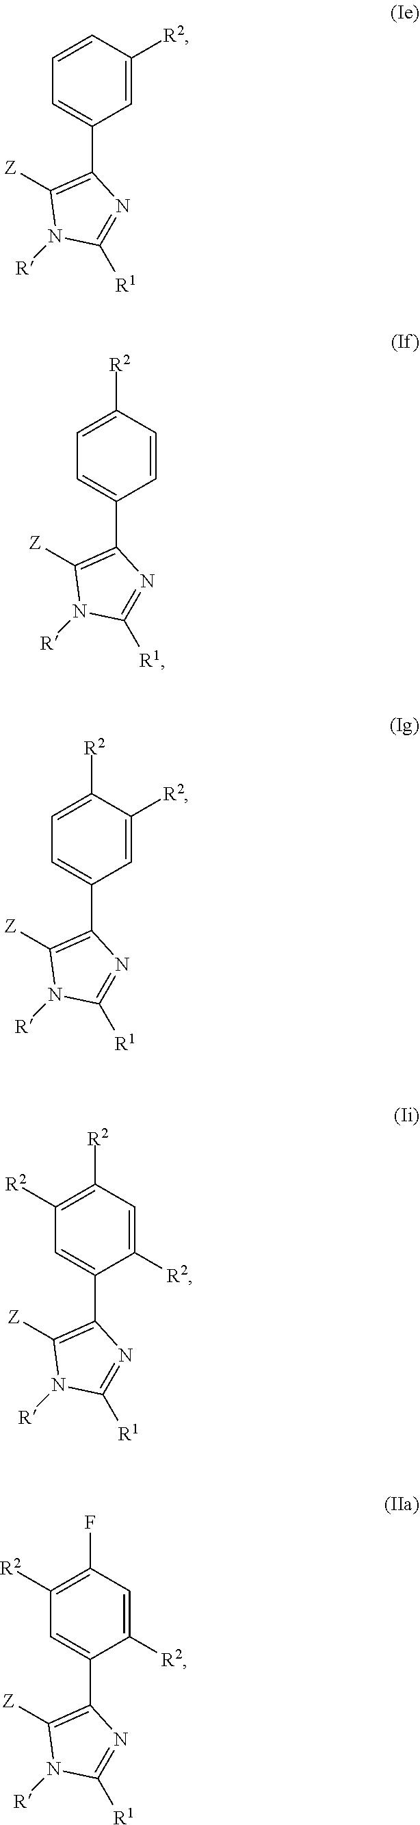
[Z]C1=C(C2=CC=CC([R2])=C2)N=C([R1])N1[R].[Z]C1=C(C2=CC=C([R2])C=C2)N=C([R1])N1[R].[Z]C1=C(C2=CC=C([R2])C([R2])=C2)N=C([R1])N1[R].[Z]C1=C(C2=CC([R2])=C([R2])C=C2[R2])N=C([R1])N1[R].[Z]C1=C(C2=CC([R2])=C(F)C=C2[R2])N=C([R1])N1[R]
